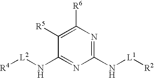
C1([R5])=C([R6])N=C(N[L1][R2])N=C1N[L2][R4]
